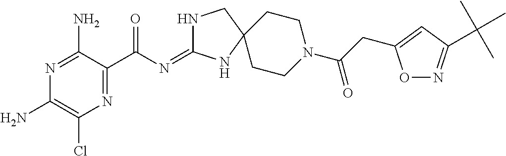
N1=C(N)C(C(N=C2NCC3(N2)CCN(C(CC2=CC(C(C)(C)C)=NO2)=O)CC3)=O)=NC(Cl)=C1N
